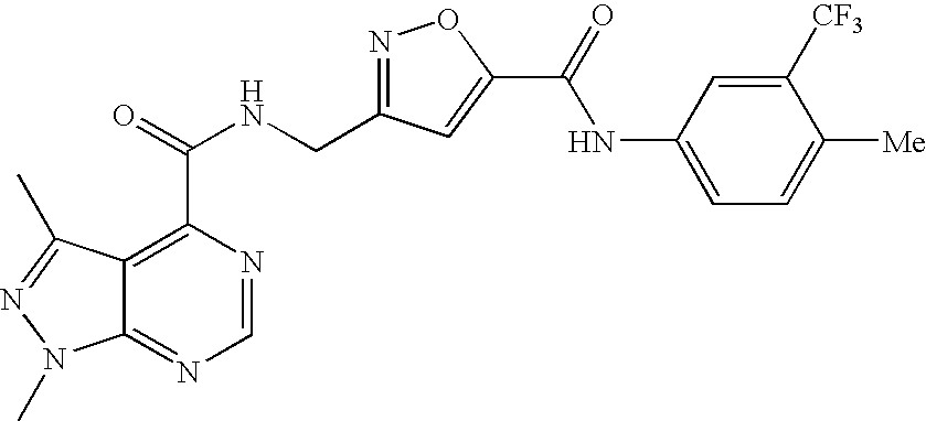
C12=NC=NC(C(NCC3=NOC(C(=O)NC4=CC=C([Me])C([CF3])=C4)=C3)=O)=C1C(C)=NN2C
